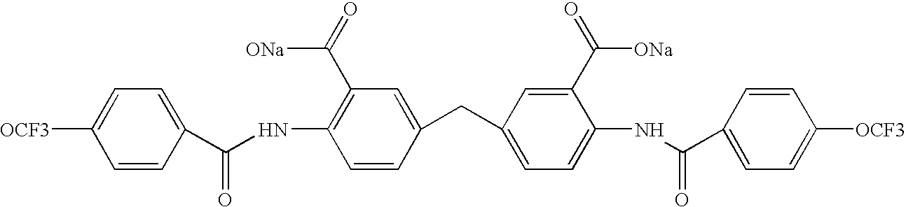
C1=C([OCF3])C=CC(C(NC2=C(C(=O)[ONa])C=C(CC3=CC=C(NC(C4=CC=C([OCF3])C=C4)=O)C(C(=O)[ONa])=C3)C=C2)=O)=C1
